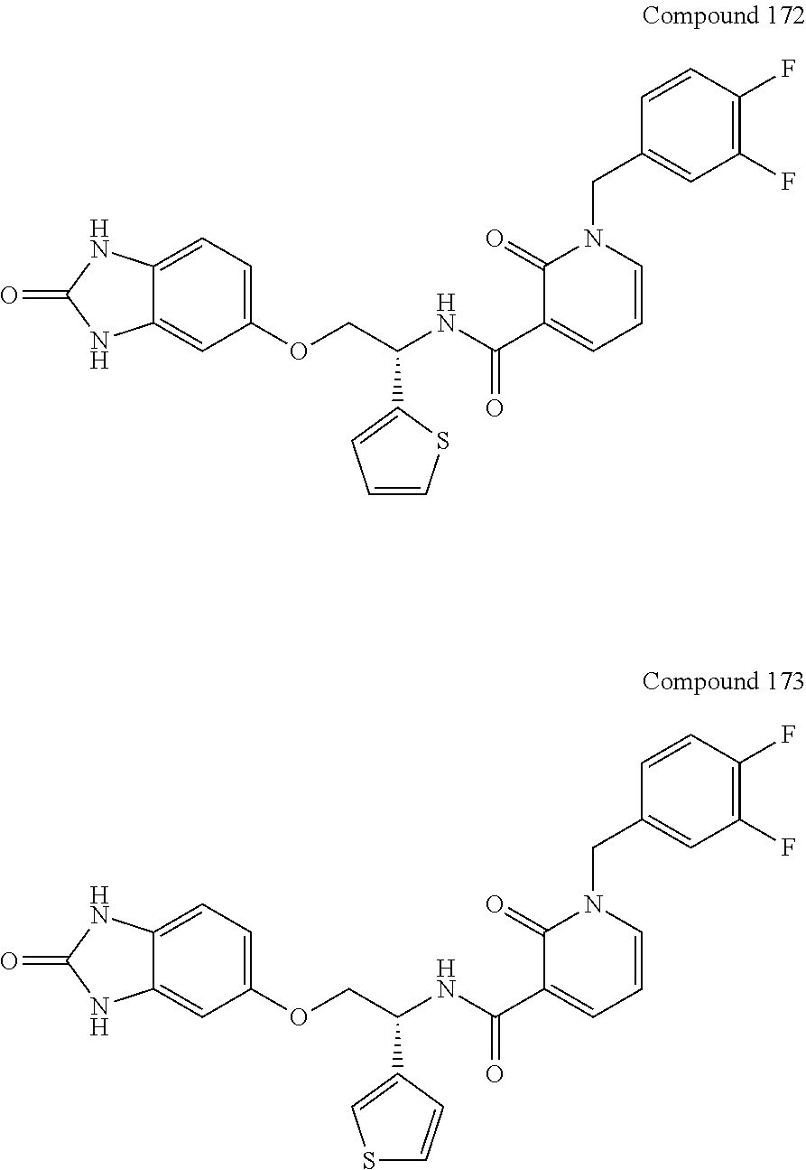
C1=CSC(C(NC(C2=CC=CN(CC3=CC(F)=C(F)C=C3)C2=O)=O)COC2=CC=C3C(=C2)NC(=O)N3)=C1.S1C=CC(C(NC(C2=CC=CN(CC3=CC(F)=C(F)C=C3)C2=O)=O)COC2=CC=C3C(=C2)NC(=O)N3)=C1
